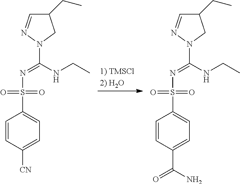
C1=CC([CN])=CC=C1S(=O)(=O)N=C(NCC)N1CC(CC)C=N1.C1=CC(C(N)=O)=CC=C1S(=O)(=O)N=C(NCC)N1CC(CC)C=N1
